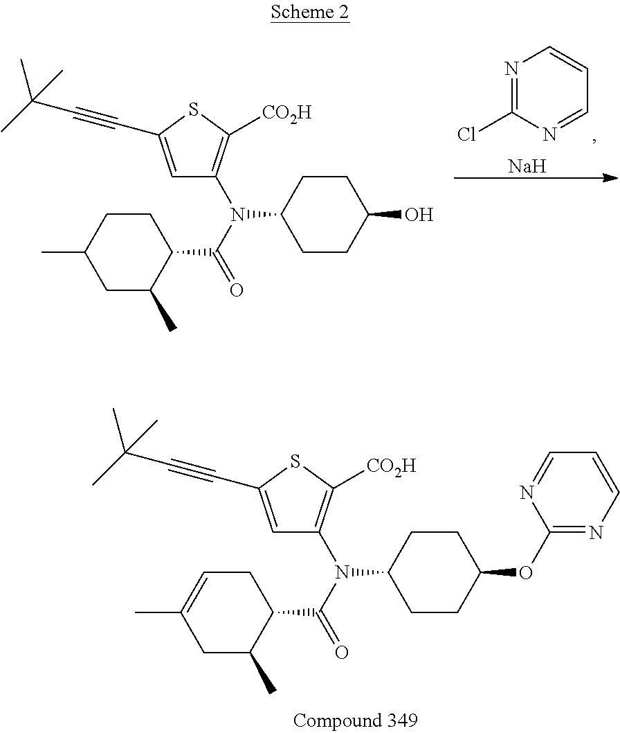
C1(N(C(=O)C2CCC(C)CC2C)C2CCC(O)CC2)=C([CO2H])SC(C#CC(C)(C)C)=C1.N1=C(Cl)N=CC=C1.[Na].C1(N(C(=O)C2CC=C(C)CC2C)C2CCC(OC3=NC=CC=N3)CC2)=C([CO2H])SC(C#CC(C)(C)C)=C1
